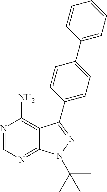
C12=NC=NC(N)=C1C(C1=CC=C(C3=CC=CC=C3)C=C1)=NN2C(C)(C)C
